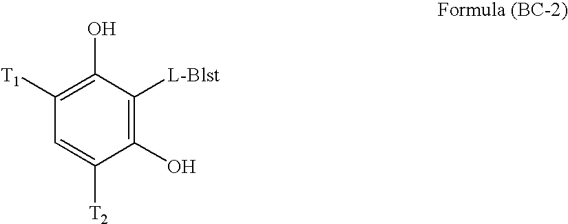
C1(O)=C([L-Blst])C(O)=C([T1])C=C1[T2]
